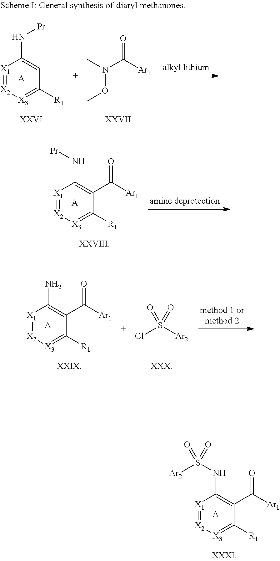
[X1]1=[X2][X3]=C([R1])C=C1N[Pr].[A].CN(C([Ar1])=O)OC.[X1]1=[X2][X3]=C([R1])C(C([Ar1])=O)=C1N[Pr].[A].[X1]1=[X2][X3]=C([R1])C(C([Ar1])=O)=C1N.[A].ClS([Ar2])(=O)=O.[X1]1=[X2][X3]=C([R1])C(C([Ar1])=O)=C1NS([Ar2])(=O)=O.[A]
